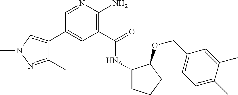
C1(C2=CN(C)N=C2C)=CC(C(=O)NC2CCCC2OCC2=CC=C(C)C(C)=C2)=C(N)N=C1
